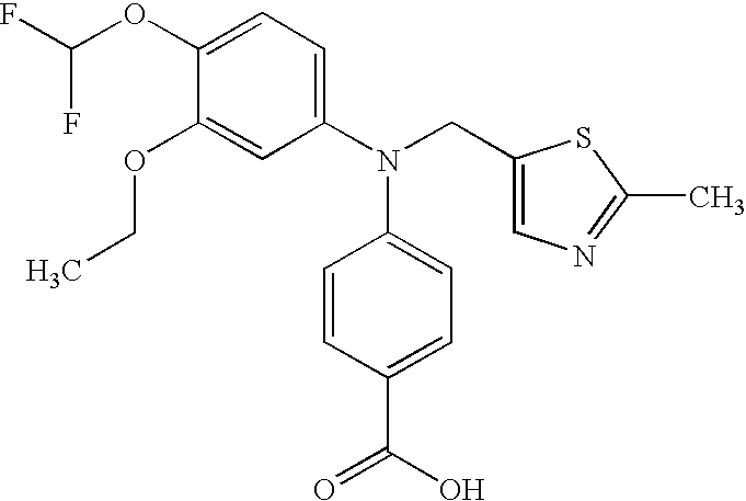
C1(OCC)=CC(N(CC2=CN=C(C)S2)C2=CC=C(C(O)=O)C=C2)=CC=C1OC(F)F
